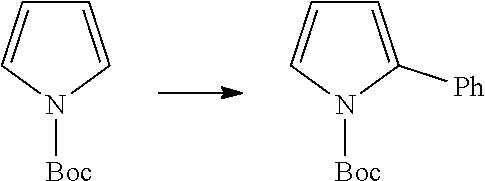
C1=CN([Boc])C=C1.C1=C([Ph])N([Boc])C=C1
